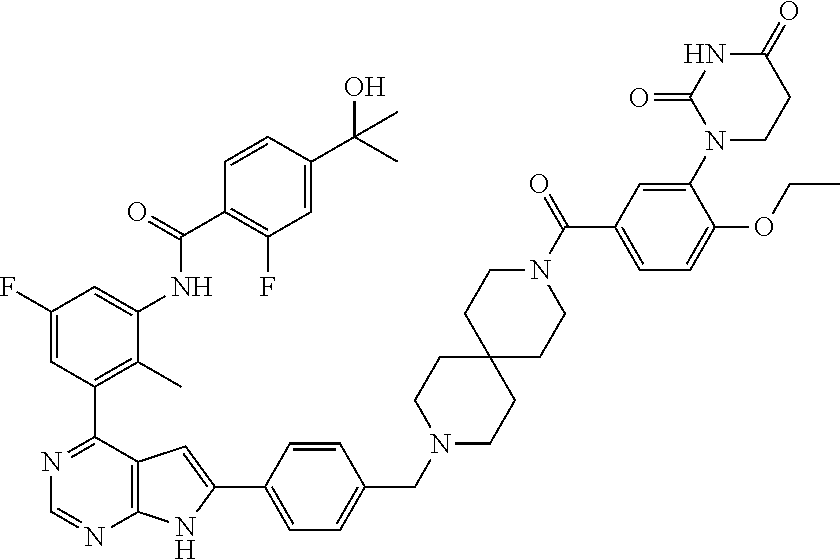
C1(F)=CC(C2=NC=NC3=C2C=C(C2=CC=C(CN4CCC5(CC4)CCN(C(=O)C4=CC=C(OCC)C(N6CCC(=O)NC6=O)=C4)CC5)C=C2)N3)=C(C)C(NC(C2=C(F)C=C(C(C)(O)C)C=C2)=O)=C1
